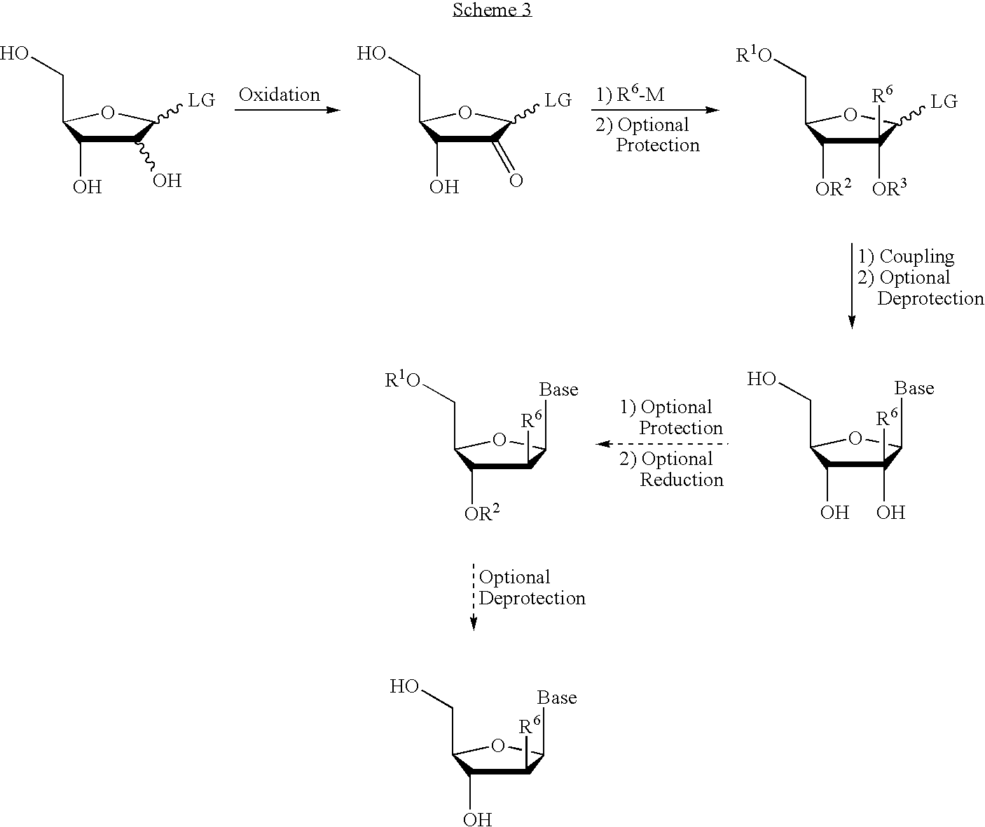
C1(O)C(O)C(CO)OC1[LG].C1([R6])([OR3])C([OR2])C(C[R1O])OC1[LG].C1(=O)C(O)C(CO)OC1[LG].C1([R6])(O)C(O)C(CO)OC1[Base].C1([R6])C([OR2])C(C[R1O])OC1[Base].C1([R6])C(O)C(CO)OC1[Base]
